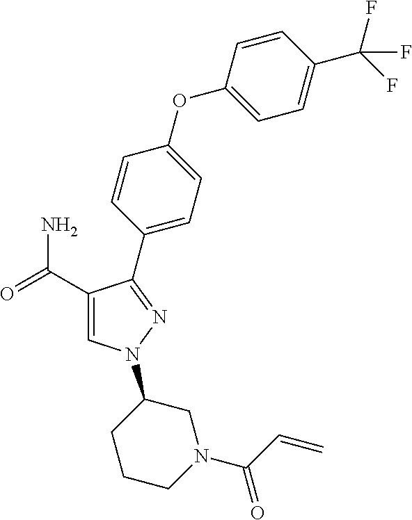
C1(C(=O)N)=CN(C2CCCN(C(=O)C=C)C2)N=C1C1=CC=C(OC2=CC=C(C(F)(F)F)C=C2)C=C1
